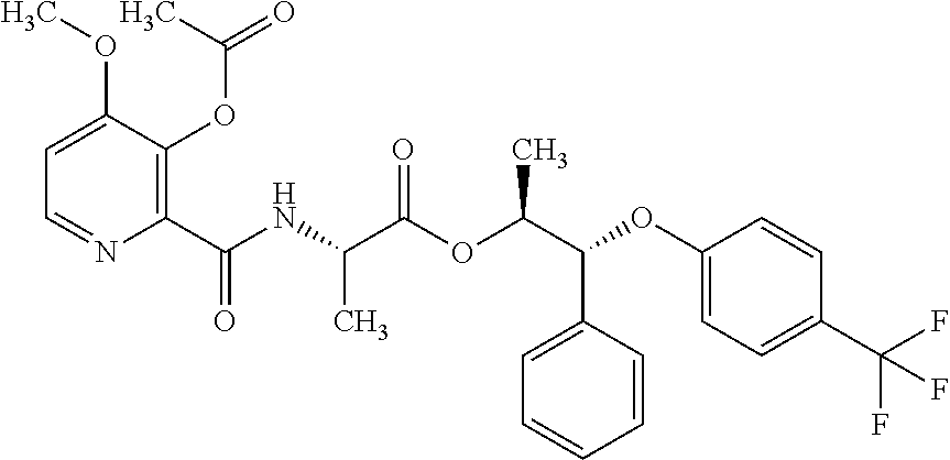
C1=C(OC)C(OC(=O)C)=C(C(NC(C(OC(C(OC2=CC=C(C(F)(F)F)C=C2)C2=CC=CC=C2)C)=O)C)=O)N=C1
